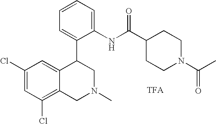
C1(Cl)=C2C(=CC(Cl)=C1)C(C1=CC=CC=C1NC(C1CCN(C(C)=O)CC1)=O)CN(C)C2
